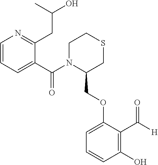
C1=CC=C(C(N2C(COC3=CC=CC(O)=C3C([H])=O)CSCC2)=O)C(CC(O)C)=N1
